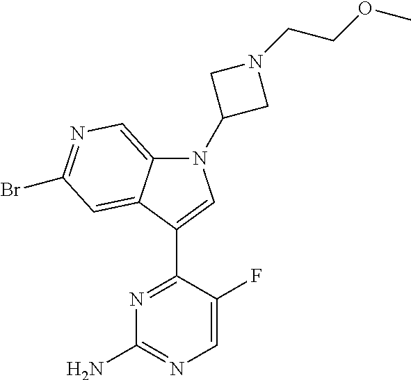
N1=C(C2=CN(C3CN(CCOC)C3)C3=CN=C(Br)C=C32)C(F)=CN=C1N
